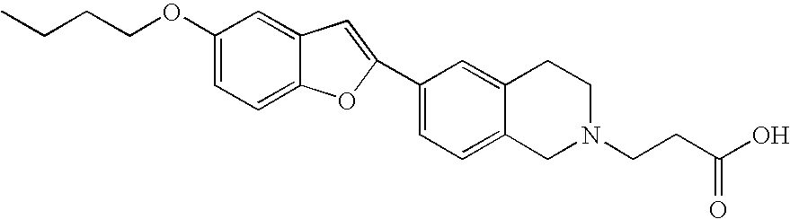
C1(OCCCC)=CC=C2C(=C1)C=C(C1=CC=C3C(=C1)CCN(CCC(O)=O)C3)O2
